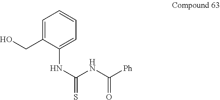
C1=C(CO)C(NC(NC([Ph])=O)=S)=CC=C1
